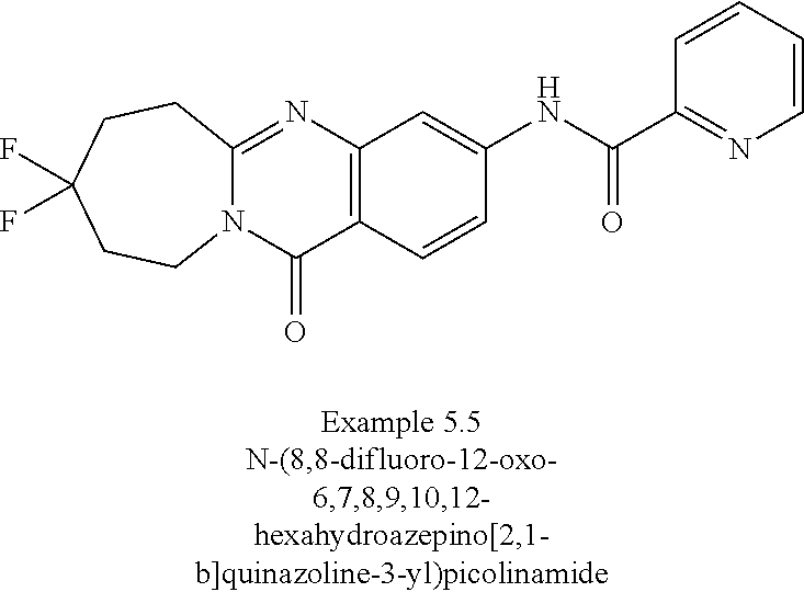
N12C(=NC3=C(C1=O)C=CC(NC(C1=NC=CC=C1)=O)=C3)CCC(F)(F)CC2
